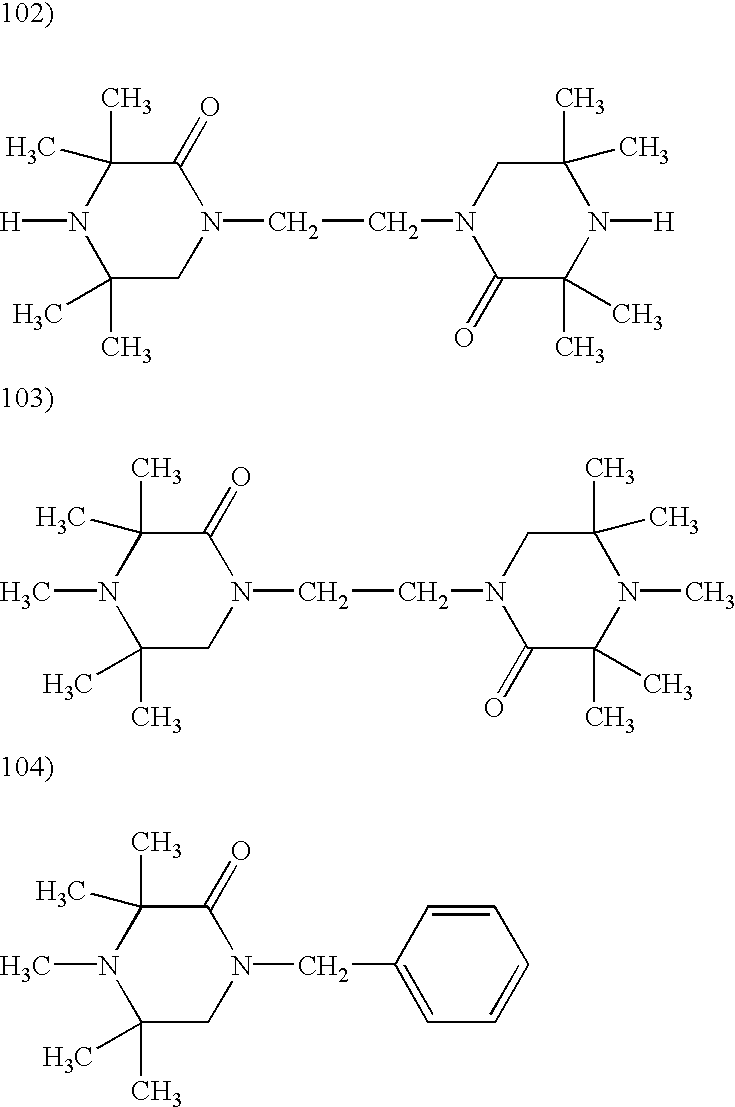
C(CN1C(=O)C(C)(C)N([H])C(C)(C)C1)N1C(=O)C(C)(C)N([H])C(C)(C)C1.C(CN1C(=O)C(C)(C)N(C)C(C)(C)C1)N1C(=O)C(C)(C)N(C)C(C)(C)C1.C(N1C(=O)C(C)(C)N(C)C(C)(C)C1)C1=CC=CC=C1
